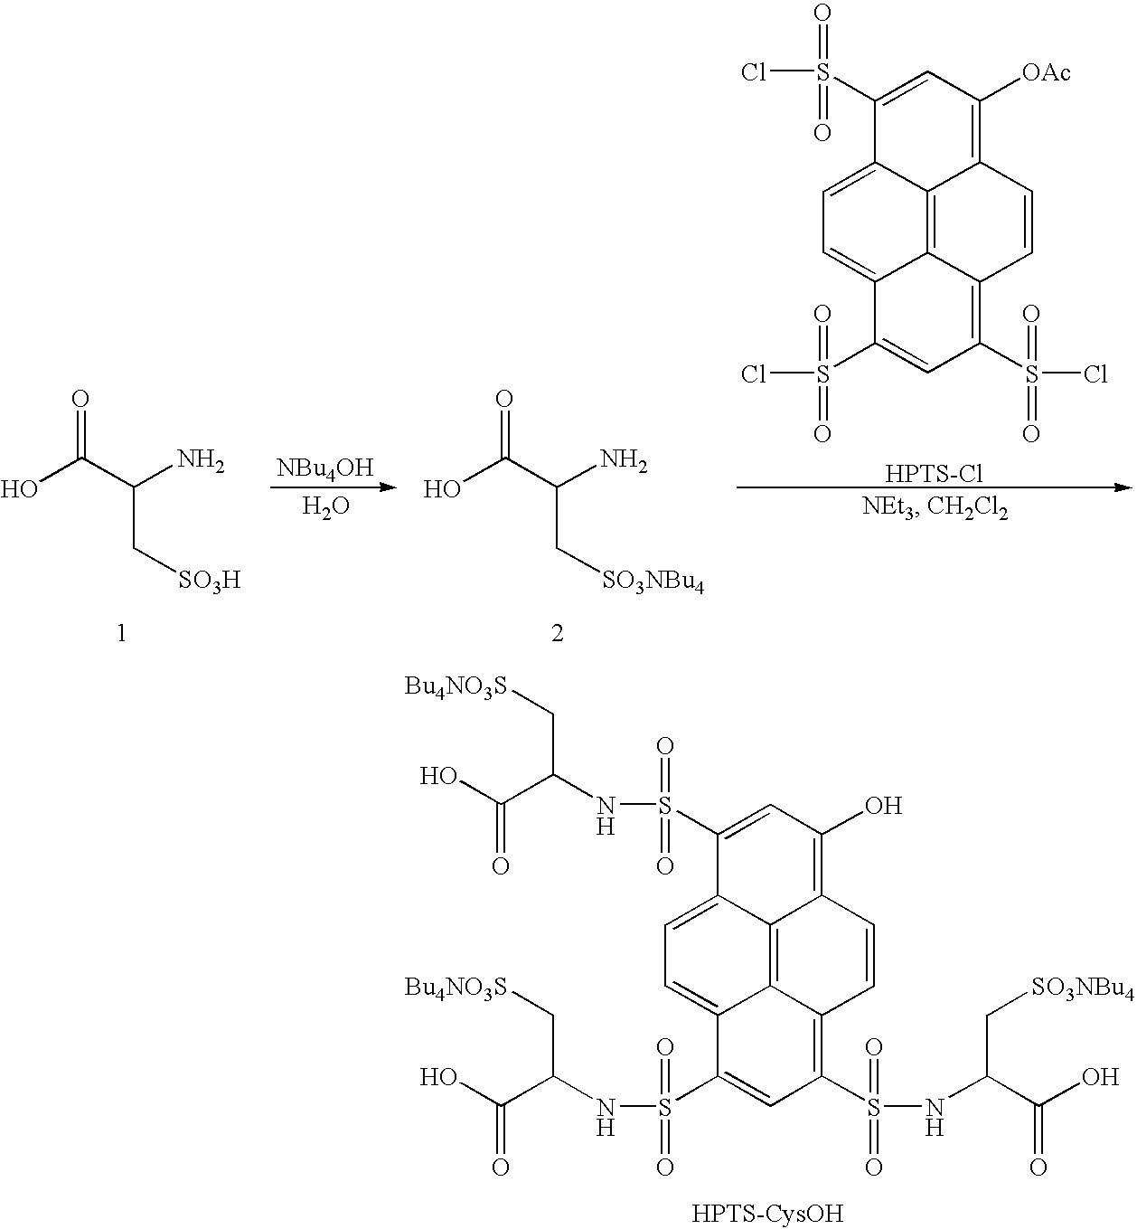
O=C(C(N)C[SO3H])O.C1(S(Cl)(=O)=O)=CC([OAc])=C2C3=C4C(=C(S(Cl)(=O)=O)C=C(S(Cl)(=O)=O)C4=CC=C13)C=C2.[HPTS-Cl].O=C(C(N)C[SO3NBu4])O.[NBu4OH].O.C1(S(NC(C(O)=O)C[Bu4NO3S])(=O)=O)=CC(O)=C2C3=C4C(=C(S(NC(C(O)=O)C[SO3NBu4])(=O)=O)C=C(S(NC(C(O)=O)C[Bu4NO3S])(=O)=O)C4=CC=C13)C=C2
